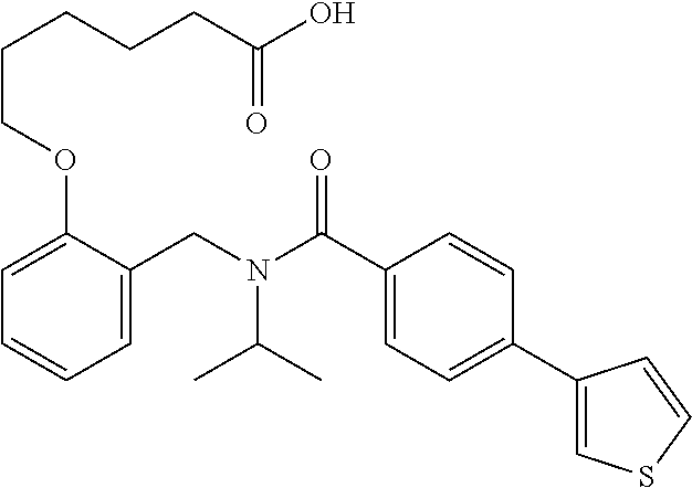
C1=C(CN(C(C2=CC=C(C3=CSC=C3)C=C2)=O)C(C)C)C(OCCCCCC(O)=O)=CC=C1
